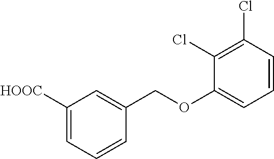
C1([HOOC])=CC=CC(COC2=CC=CC(Cl)=C2Cl)=C1
